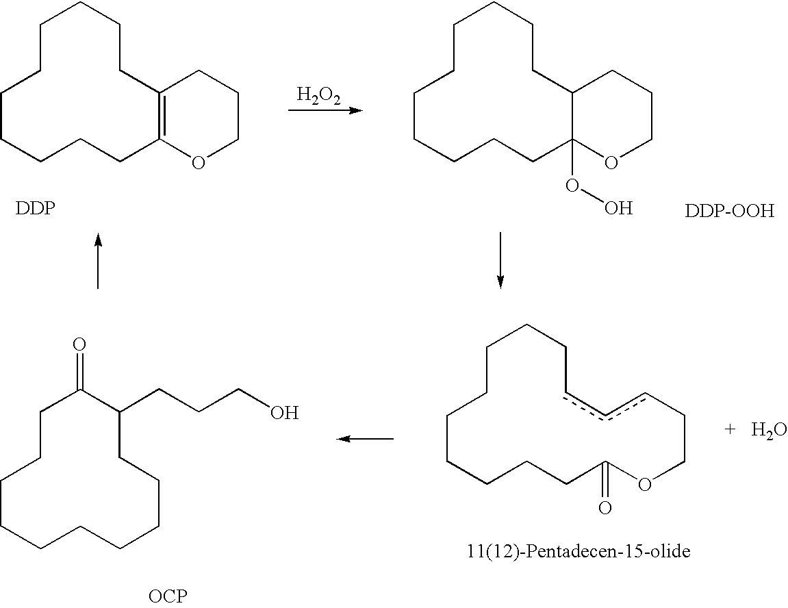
C1CCCCC2=C(CCCCC1)CCCO2.C1CCCCC2(OO)C(CCCCC1)CCCO2.[DDP].[H2O2].[DDP-OOH].C1CCCCCCCC(CCCO)C(=O)CC1.C1CCCCC(=O)OCCcccCCCC1.[OCP]
